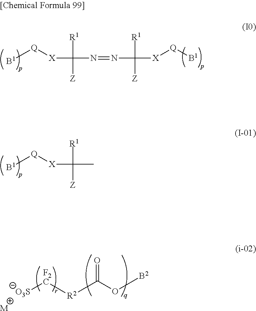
[B1][Q][X]C([R1])([Z])N=NC([X][Q][B1])([R1])[Z].[B1][Q][X]C([R1])([Z])C.O=C(O[B2])[R2][F2C][O3S].[M]
